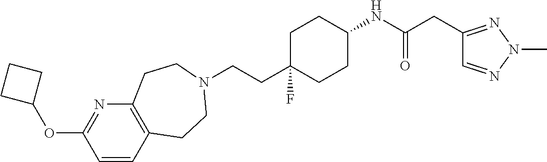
C12=C(C=CC(OC3CCC3)=N1)CCN(CCC1(F)CCC(NC(=O)CC3=NN(C)N=C3)CC1)CC2
